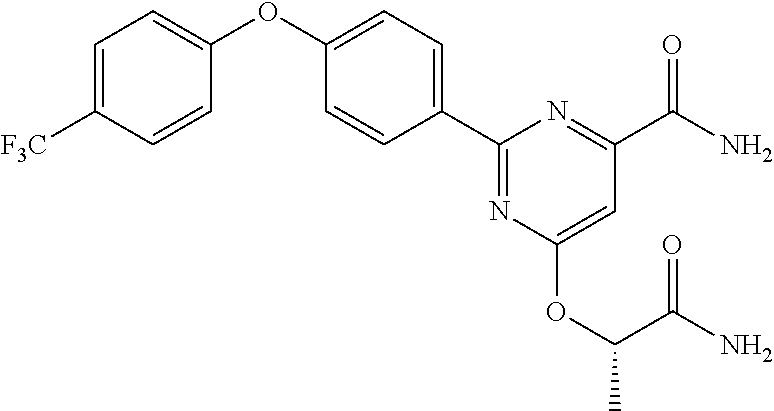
C1=C([F3C])C=CC(OC2=CC=C(C3=NC(OC(C(=O)N)C)=CC(C(N)=O)=N3)C=C2)=C1
